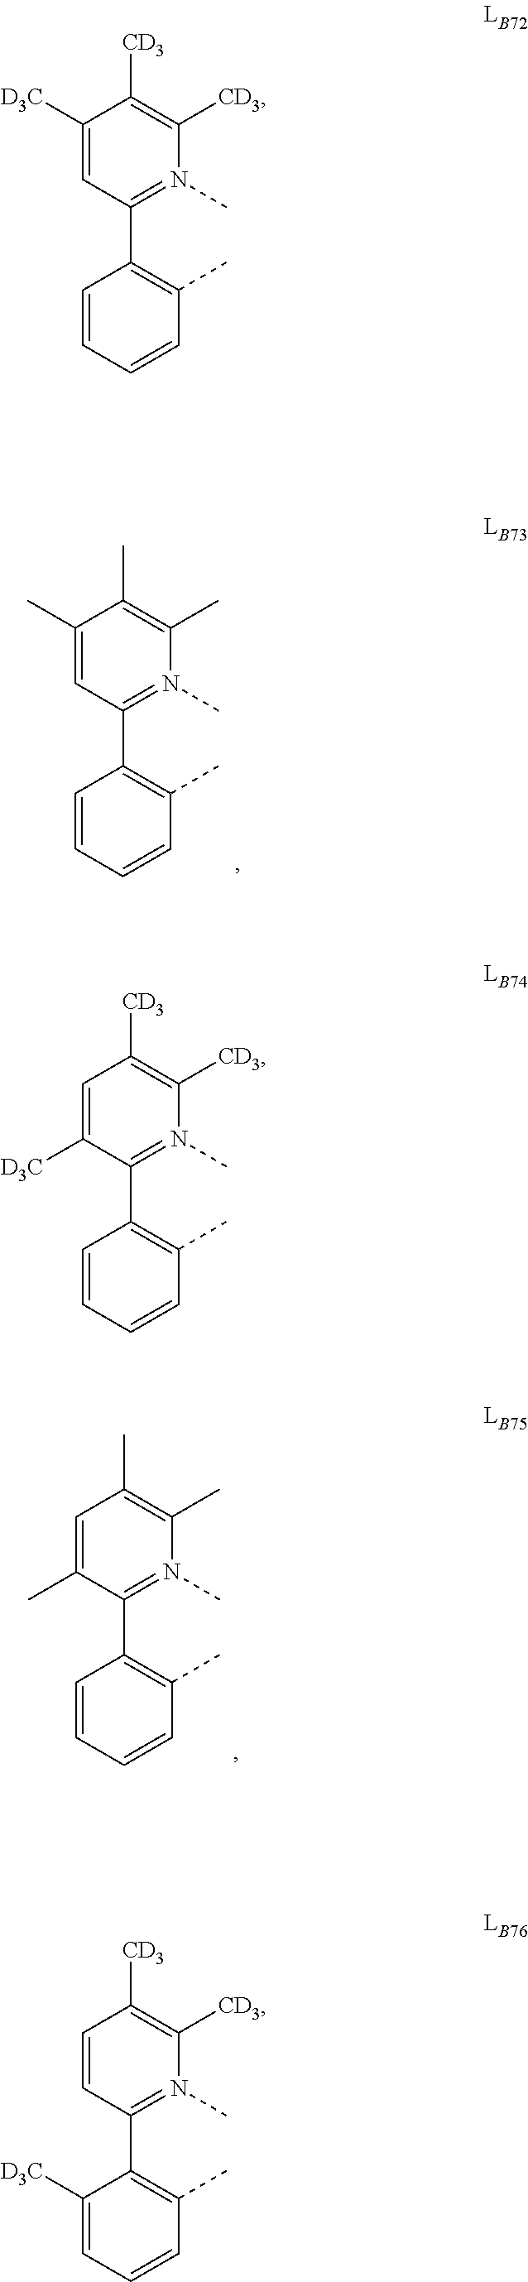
C1([D3C])=CC(C2=C(C)C=CC=C2)=N(C)C([CD3])=C1[CD3].C1(C)=CC(C2=C(C)C=CC=C2)=N(C)C(C)=C1C.C1=C([D3C])C(C2=C(C)C=CC=C2)=N(C)C([CD3])=C1[CD3].C1=C(C)C(C2=C(C)C=CC=C2)=N(C)C(C)=C1C.C1=CC(C2=C(C)C=CC=C2[D3C])=N(C)C([CD3])=C1[CD3]
